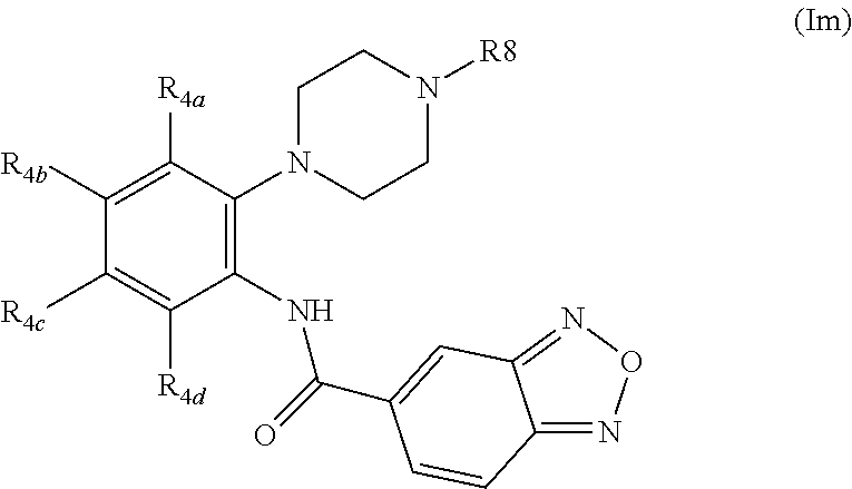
C1(NC(=O)C2=CC3=NON=C3C=C2)=C(N2CCN([R8])CC2)C([R4a])=C([R4b])C([R4c])=C1[R4d]
